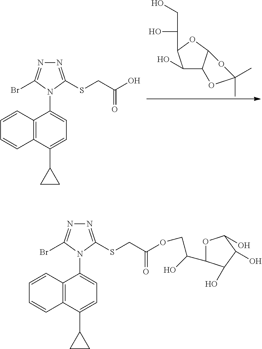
C12=C(C(C3CC3)=CC=C1N1C(SCC(O)=O)=NN=C1Br)C=CC=C2.C(CO)(O)C1C(O)C2C(O1)OC(C)(C)O2.C12=C(C(C3CC3)=CC=C1N1C(SCC(OCC(O)C3OC(O)C(O)C3O)=O)=NN=C1Br)C=CC=C2
